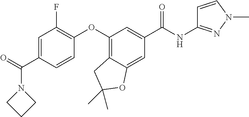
C1=C(C(=O)N2CCC2)C=CC(OC2=C3C(=CC(C(NC4=NN(C)C=C4)=O)=C2)OC(C)(C)C3)=C1F
